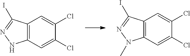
C12=C(C=C(Cl)C(Cl)=C1)NN=C2I.C12=C(C=C(Cl)C(Cl)=C1)N(C)N=C2I
